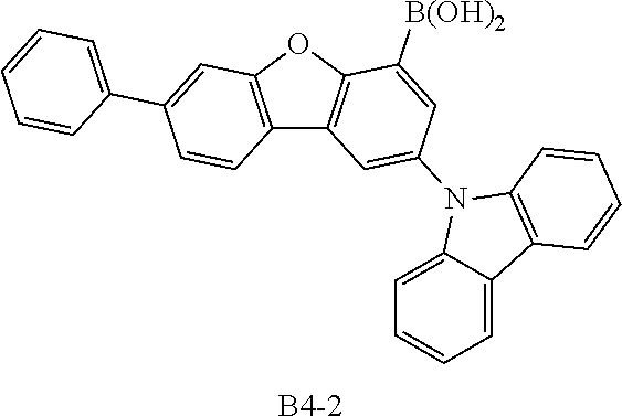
[B4-2].C1=C2C(=CC=C1)C1=C(N2C2=CC3=C(OC4=C3C=CC(C3=CC=CC=C3)=C4)C([B(OH)2])=C2)C=CC=C1
